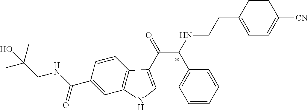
C1(C(NCC(C)(C)O)=O)=CC2=C(C=C1)C(C(=O)C(NCCC1=CC=C([CN])C=C1)C1=CC=CC=C1)=CN2
